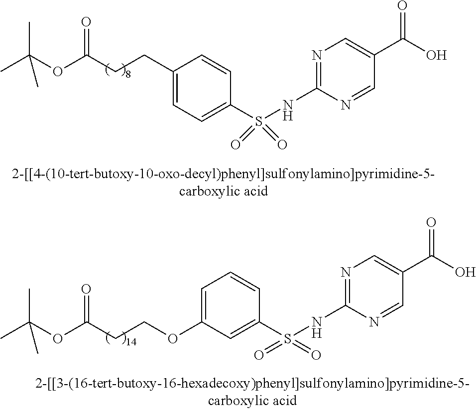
C1(CCC(=O)OC(C)(C)C)=CC=C(S(NC2=NC=C(C(O)=O)C=N2)(=O)=O)C=C1.C1=C(OCCC(=O)OC(C)(C)C)C=C(S(NC2=NC=C(C(O)=O)C=N2)(=O)=O)C=C1
